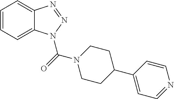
C1=CC=C2C(=C1)N=NN2C(=O)N1CCC(C2=CC=NC=C2)CC1
